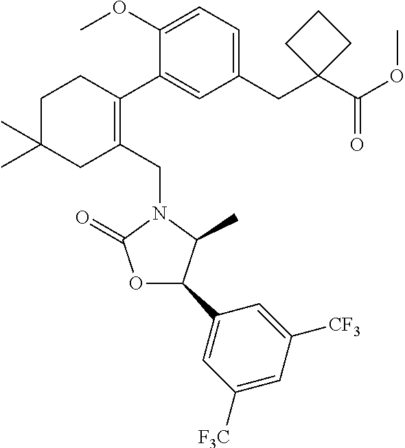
C1(OC)=CC=C(CC2(C(OC)=O)CCC2)C=C1C1=C(CN2C(=O)OC(C3=CC([F3C])=CC([CF3])=C3)C2C)CC(C)(C)CC1
